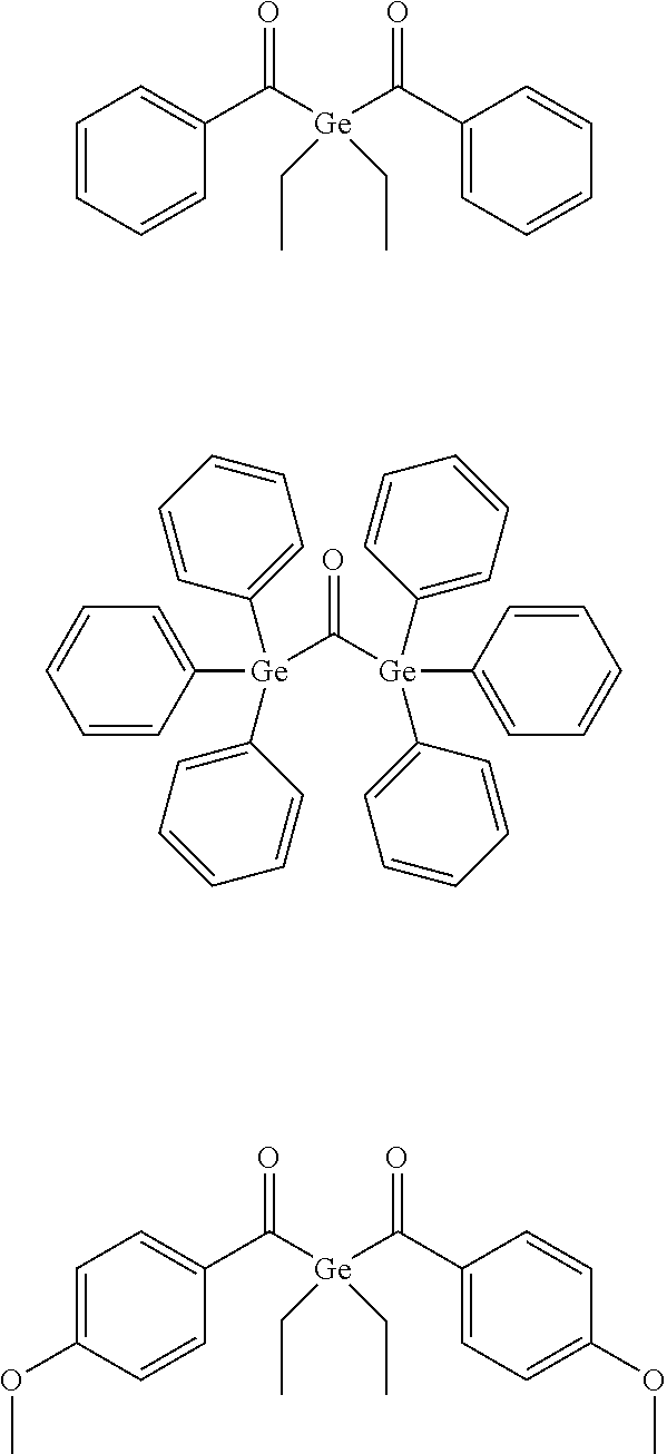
C1=CC=CC(C([Ge](C(C2=CC=CC=C2)=O)(CC)CC)=O)=C1.[Ge](C([Ge](C1=CC=CC=C1)(C1=CC=CC=C1)C1=CC=CC=C1)=O)(C1=CC=CC=C1)(C1=CC=CC=C1)C1=CC=CC=C1.C1=C(OC)C=CC(C([Ge](C(C2=CC=C(OC)C=C2)=O)(CC)CC)=O)=C1
